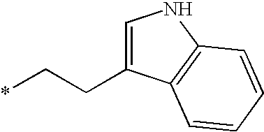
*CCC1=CNC2=C1C=CC=C2
